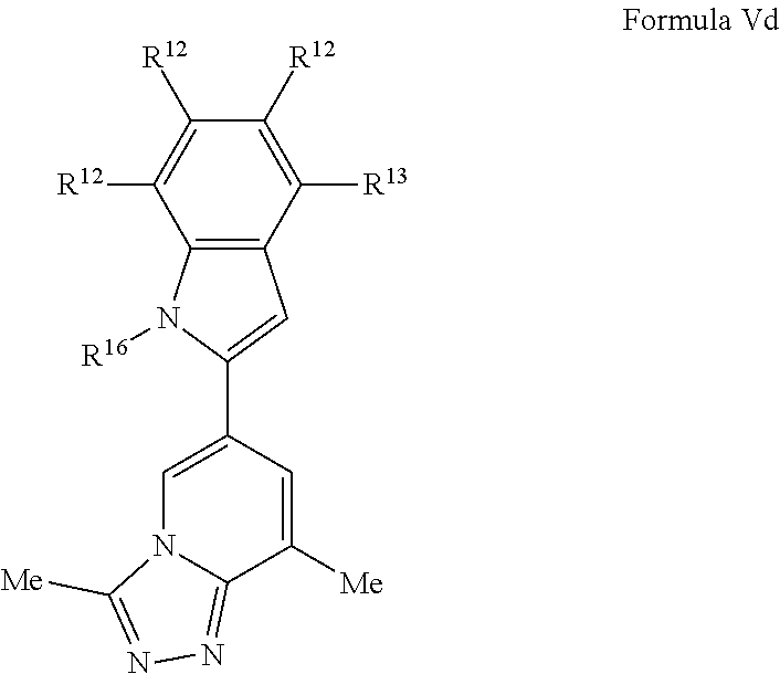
C1(C2=CN3C(=NN=C3[Me])C([Me])=C2)=CC2=C(N1[R16])C([R12])=C([R12])C([R12])=C2[R13]
